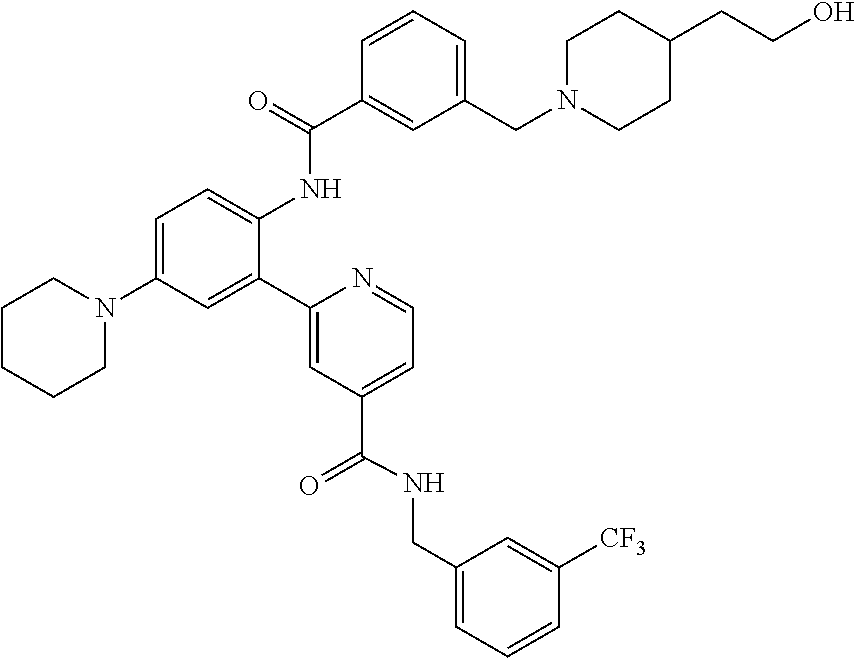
C1=C(N2CCCCC2)C=C(C2=CC(C(NCC3=CC=CC([CF3])=C3)=O)=CC=N2)C(NC(C2=CC(CN3CCC(CCO)CC3)=CC=C2)=O)=C1
